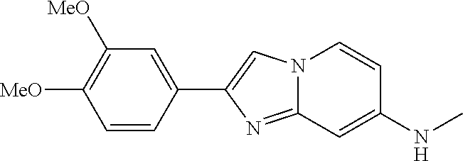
C1=CC(C2=CN3C(=N2)C=C(NC)C=C3)=CC([MeO])=C1[MeO]
